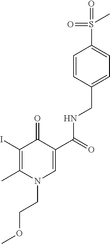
C1(I)=C(C)N(CCOC)C=C(C(=O)NCC2=CC=C(S(=O)(=O)C)C=C2)C1=O
